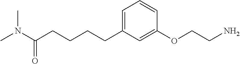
C(CCC1=CC=CC(OCCN)=C1)CC(N(C)C)=O
